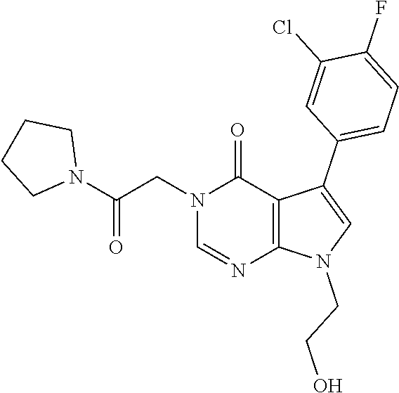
C1=NC2=C(C(=O)N1CC(N1CCCC1)=O)C(C1=CC=C(F)C(Cl)=C1)=CN2CCO
